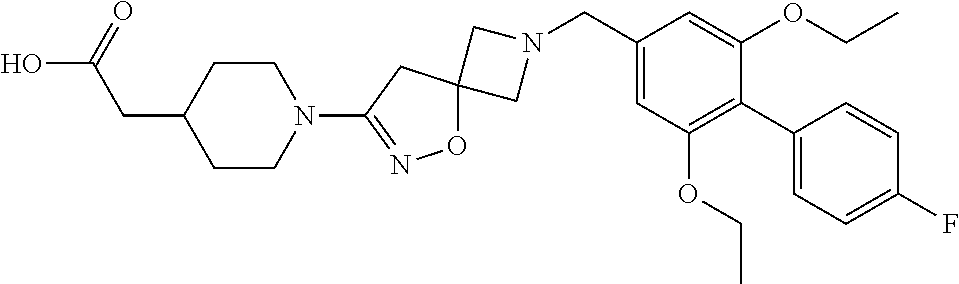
C1N(CC2=CC(OCC)=C(C3=CC=C(F)C=C3)C(OCC)=C2)CC12ON=C(N1CCC(CC(O)=O)CC1)C2
